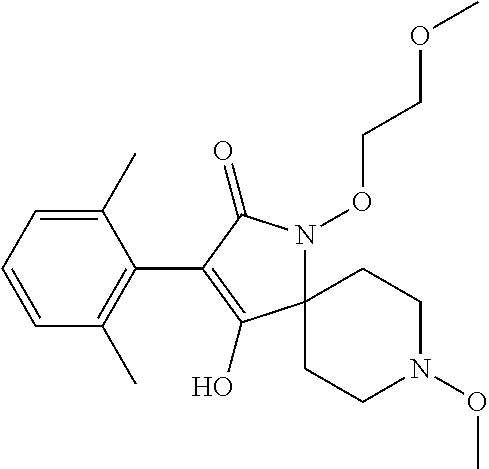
C1(C)=CC=CC(C)=C1C1=C(O)C2(N(OCCOC)C1=O)CCN(OC)CC2
